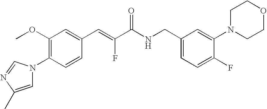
C1(OC)=C(N2C=C(C)N=C2)C=CC(C=C(C(NCC2=CC=C(F)C(N3CCOCC3)=C2)=O)F)=C1
